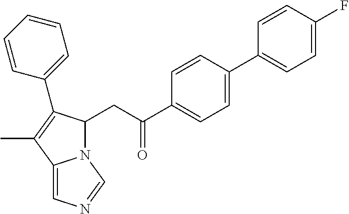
C1=CC(C2=CC=C(F)C=C2)=CC=C1C(=O)CC1N2C(=CN=C2)C(C)=C1C1=CC=CC=C1
